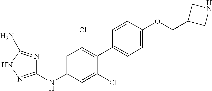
C1(NC2=CC(Cl)=C(C3=CC=C(OCC4CNC4)C=C3)C(Cl)=C2)=NNC(N)=N1
